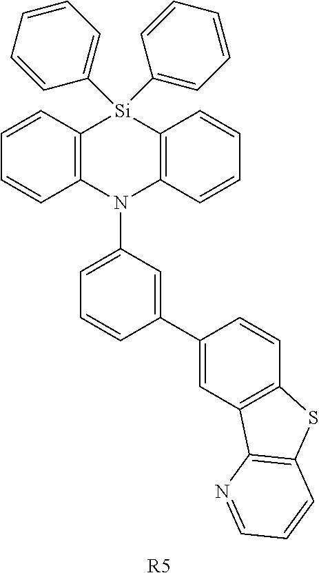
C1=CC2=C(C=C1)N(C1=CC=CC(C3=CC4=C(C=C3)SC3=C4N=CC=C3)=C1)C1=C([Si]2(C2=CC=CC=C2)C2=CC=CC=C2)C=CC=C1.[R5]
